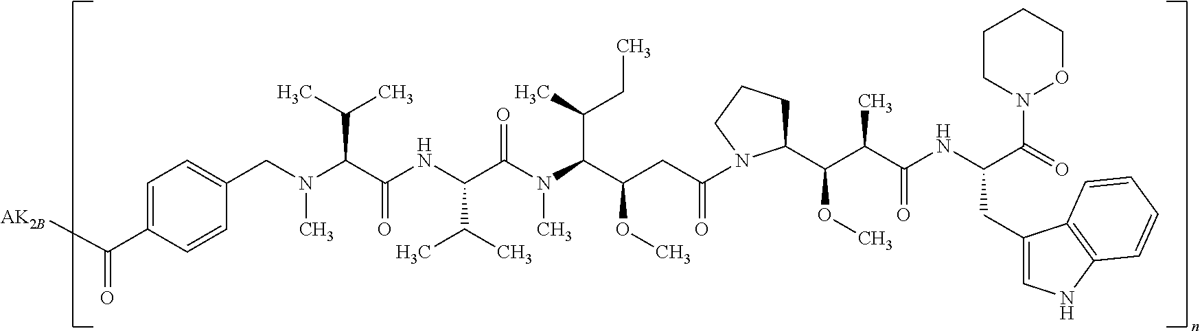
C1(C(OC)C(C(=O)NC(C(=O)N2OCCCC2)CC2=CNC3=C2C=CC=C3)C)CCCN1C(=O)CC(C(N(C(C(NC(C(N(CC1=CC=C(C([AK2B])=O)C=C1)C)C(C)C)=O)C(C)C)=O)C)C(CC)C)OC
